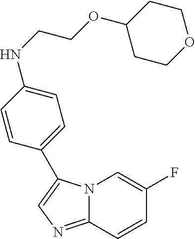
N12C(=NC=C1C1=CC=C(NCCOC3CCOCC3)C=C1)C=CC(F)=C2
